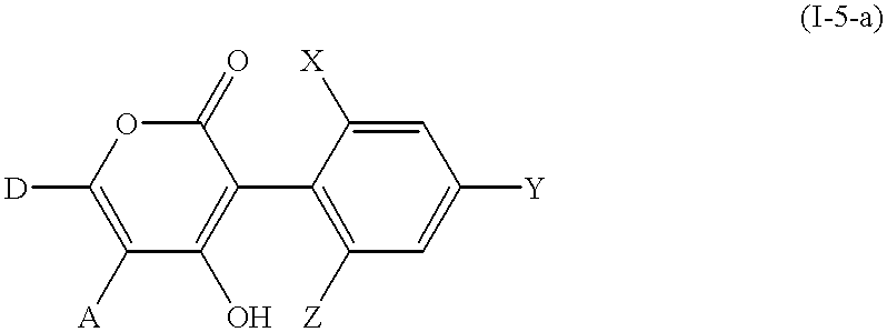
[D]C1=C([A])C(O)=C(C2=C([Z])C=C([Y])C=C2[X])C(=O)O1
